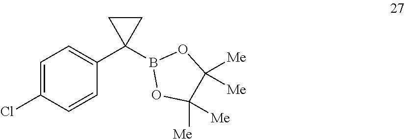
C1=C(Cl)C=CC(C2(B3OC([Me])([Me])C([Me])([Me])O3)CC2)=C1
